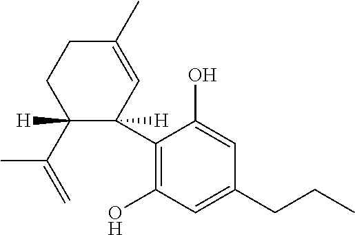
C1C(C)=CC(C2=C(O)C=C(CCC)C=C2O)([H])C(C(=C)C)([H])C1
